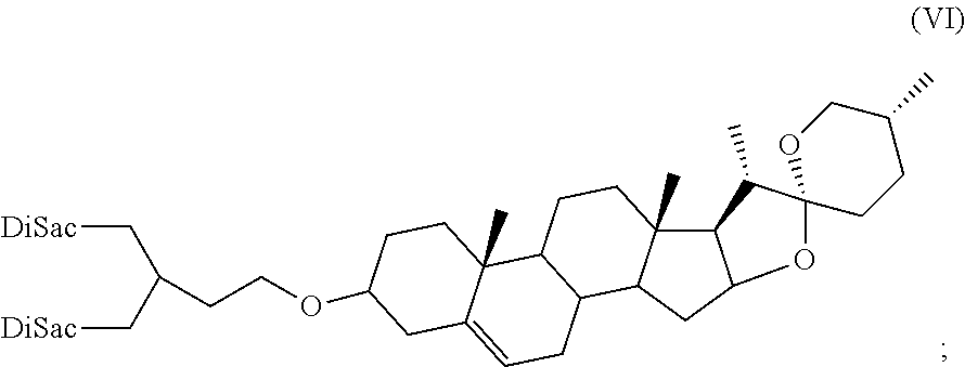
[DiSac]CC(C[DiSac])CCOC1CCC2(C)C3CCC4(C)C(CC5OC6(CCC(C)CO6)C(C)C45)C3CC=C2C1
